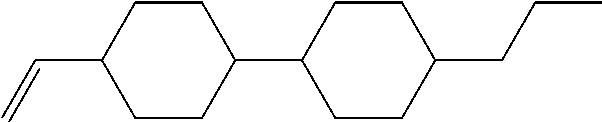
C=CC1CCC(C2CCC(CCC)CC2)CC1
